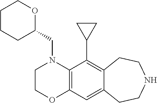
C(N1CCOC2=C1C(C1CC1)=C1C(=C2)CCNCC1)C1OCCCC1
